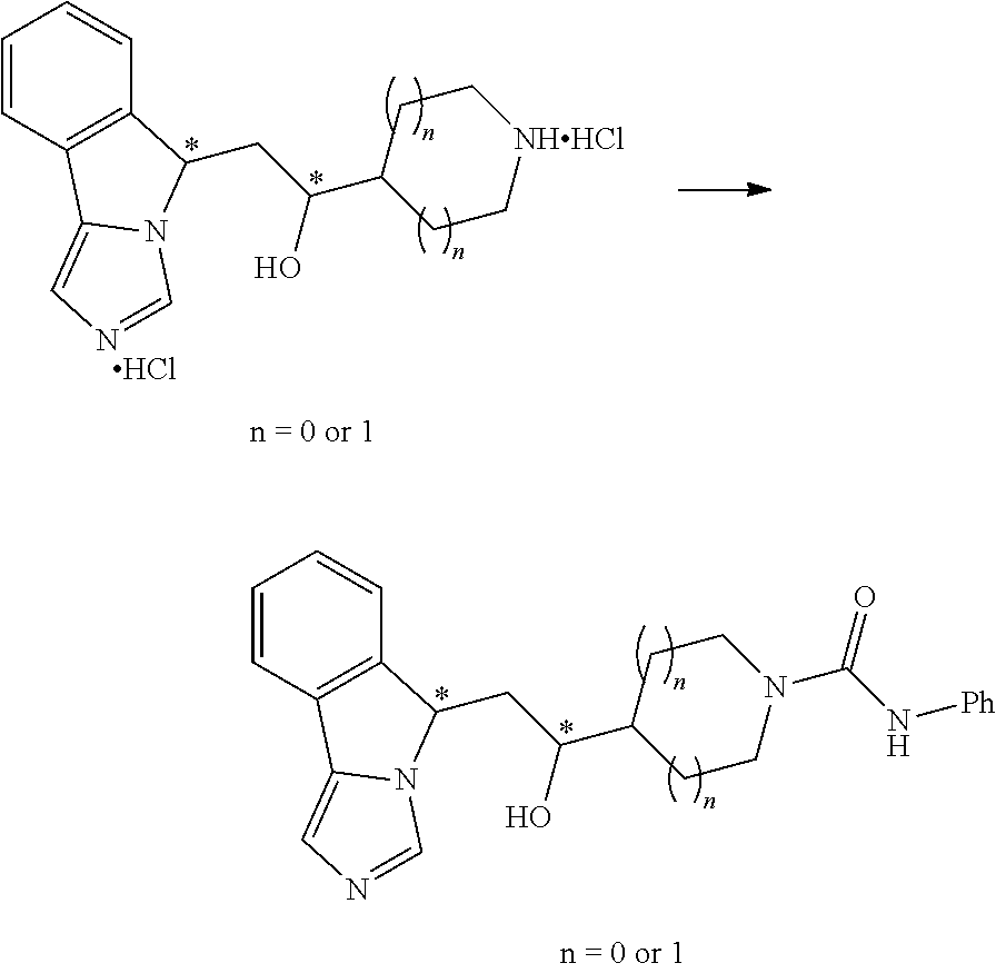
C1=CC2=C(C=C1)C(CC(C1CC[NHHCl]CC1)O)N1C2=CN=C1.Cl.C1=CC2=C(C=C1)C(CC(C1CCN(C(N[Ph])=O)CC1)O)N1C2=CN=C1
